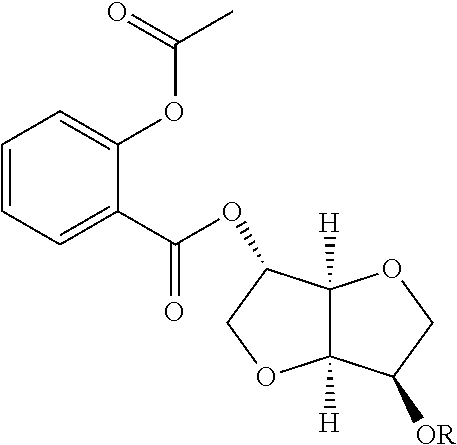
C1=CC=C(C(OC2C3([H])C([H])(OC2)C([OR])CO3)=O)C(OC(C)=O)=C1
